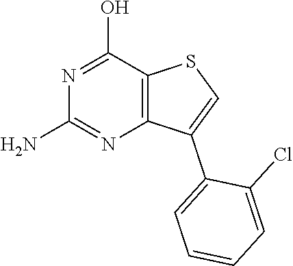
N1=C(O)C2=C(N=C1N)C(C1=CC=CC=C1Cl)=CS2
